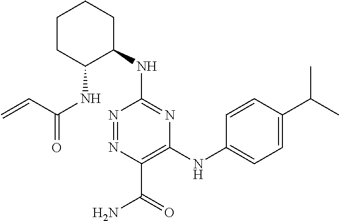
C1(NC2CCCCC2NC(=O)C=C)=NC(NC2=CC=C(C(C)C)C=C2)=C(C(=O)N)N=N1
